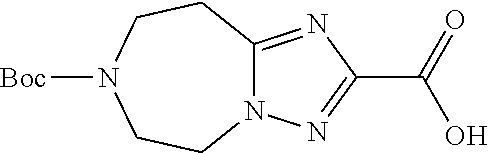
C12=NC(C(=O)O)=NN1CCN([Boc])CC2
